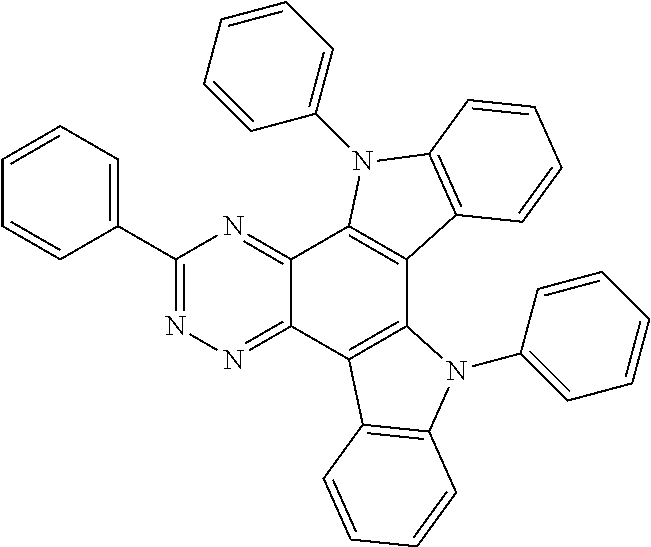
C1(C2=NN=C3C(=N2)C2=C(C4=C3C3=C(N4C4=CC=CC=C4)C=CC=C3)C3=C(N2C2=CC=CC=C2)C=CC=C3)=CC=CC=C1
